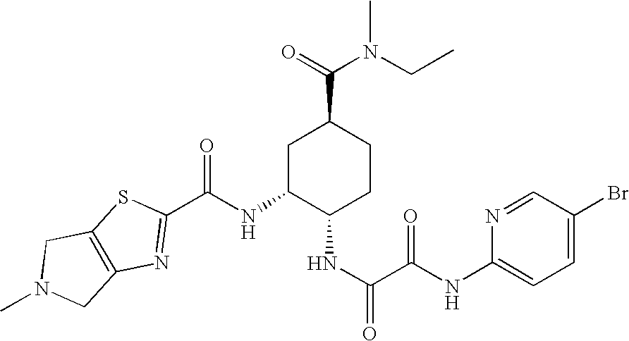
C(NC1C(NC(=O)C(NC2=CC=C(Br)C=N2)=O)CCC(C(=O)N(CC)C)C1)(=O)C1=NC2=C(S1)CN(C)C2
